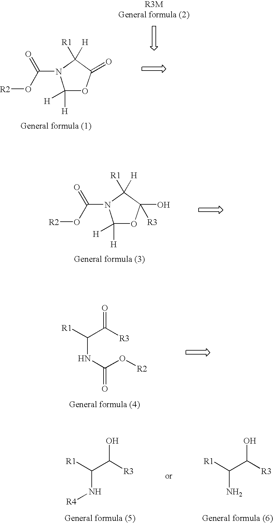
C1([H])([H])OC(=O)C([H])([R1])N1C(O[R2])=O.C1([H])([H])OC(O)([R3])C([H])([R1])N1C(O[R2])=O.C(NC(O[R2])=O)(C([R3])=O)[R1].C(N[R4])(C([R3])O)[R1].C(N)(C([R3])O)[R1]
